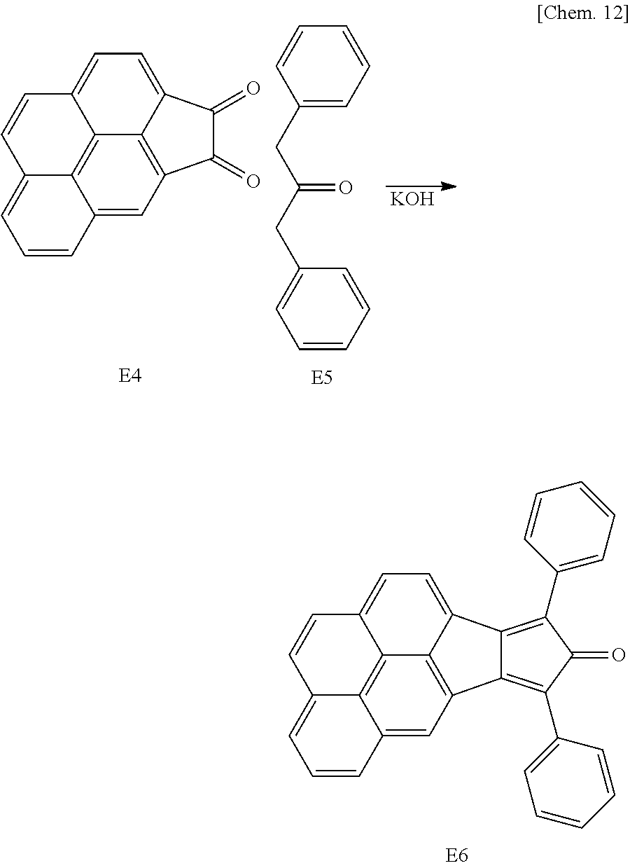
C12=CC=C3C4=C(C5=CC=CC=C5)C(=O)C(C5=CC=CC=C5)=C4C4=C3C1=C1C(=CC=CC1=C4)C=C2.C12=CC=C3C(=O)C(=O)C4=C3C1=C1C(=CC=CC1=C4)C=C2.C1=CC=C(CC(CC2=CC=CC=C2)=O)C=C1.[KOH]
